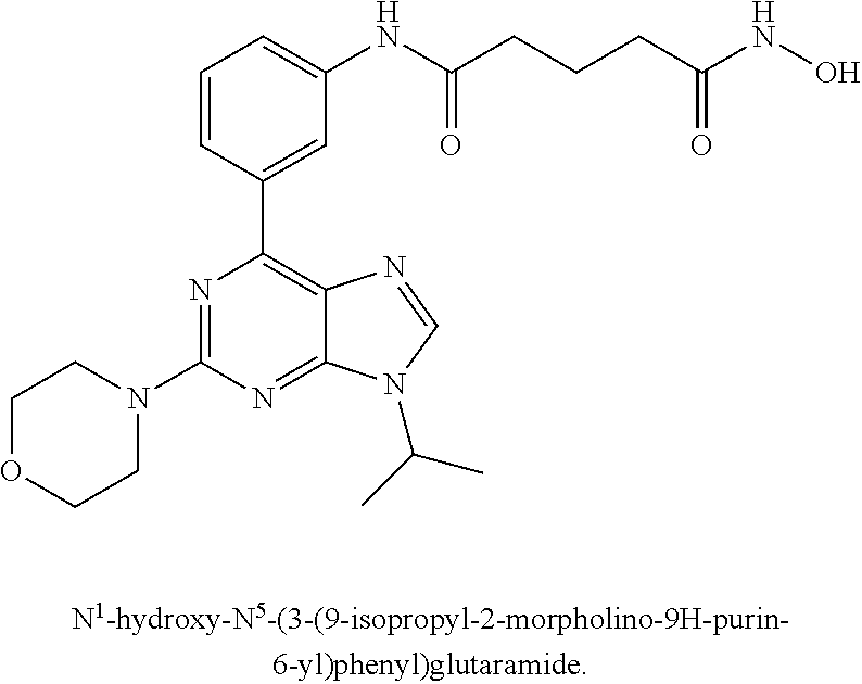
C1OCCN(C2=NC(C3=CC(NC(CCCC(NO)=O)=O)=CC=C3)=C3C(=N2)N(C(C)C)C=N3)C1
